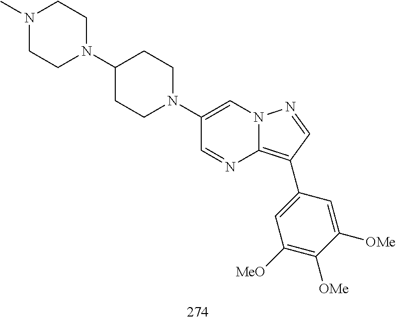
C1(C2=C3N=CC(N4CCC(N5CCN(C)CC5)CC4)=CN3N=C2)=CC([MeO])=C([OMe])C([OMe])=C1
